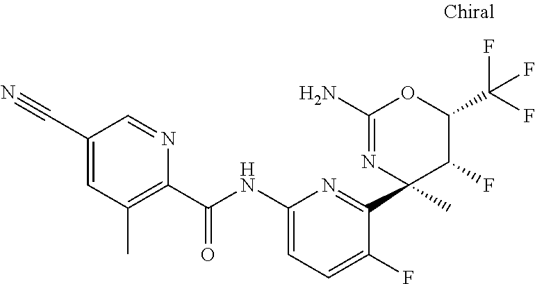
C1(C#N)=CC(C)=C(C(NC2=CC=C(F)C(C3(C)N=C(N)OC(C(F)(F)F)C3F)=N2)=O)N=C1
